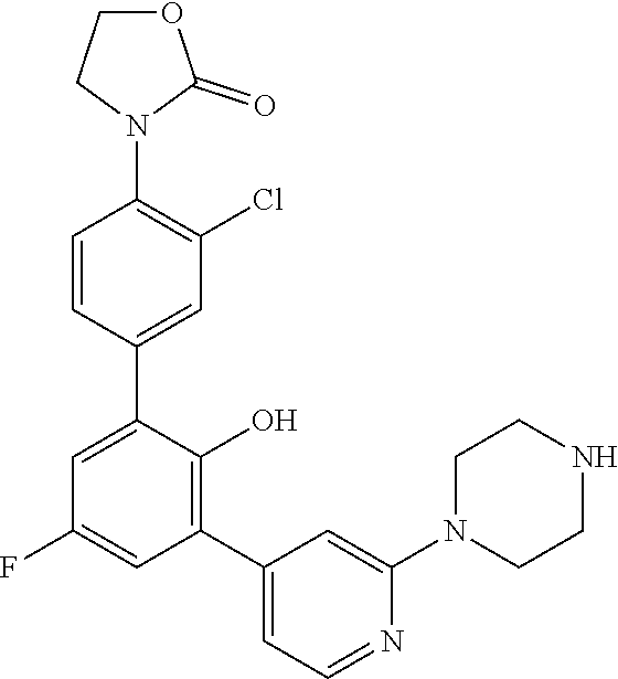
C1(F)=CC(C2=CC=NC(N3CCNCC3)=C2)=C(O)C(C2=CC(Cl)=C(N3C(=O)OCC3)C=C2)=C1
